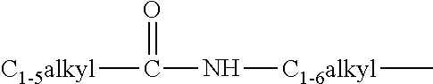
[C1-5alkyl]C(N[C1-6alkyl]C)=O
